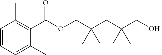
C1(C)=C(C(OCC(CC(C[OH])(C)C)(C)C)=O)C(C)=CC=C1
